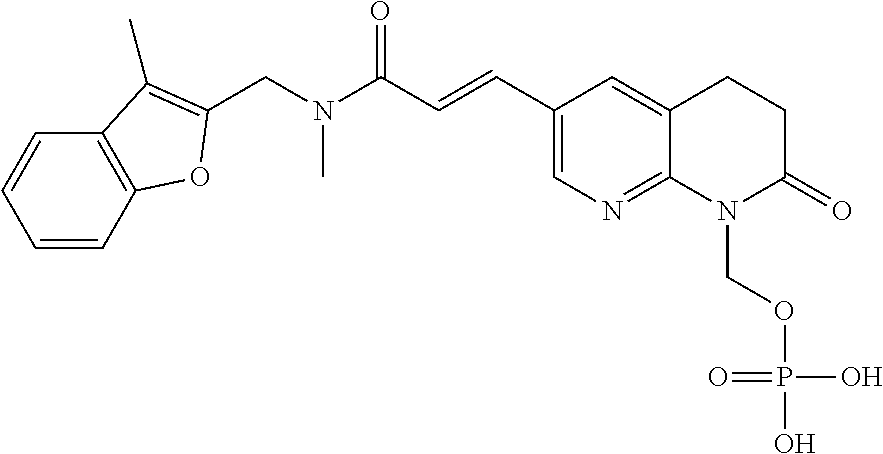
C1=C(C=CC(N(CC2=C(C)C3=C(C=CC=C3)O2)C)=O)C=C2C(=N1)N(COP(O)(O)=O)C(=O)CC2
